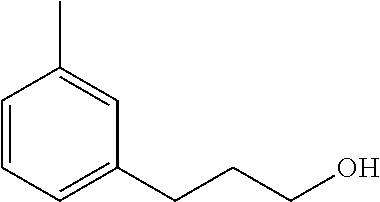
C1=CC=C(CCCO)C=C1C
